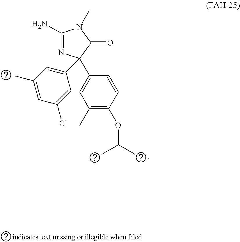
C1(N)=NC(C2=CC(C)=C(OC(C)C)C=C2)(C2=CC(C)=CC(Cl)=C2)C(=O)N1C
